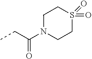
CCC(N1CCS(=O)(=O)CC1)=O
